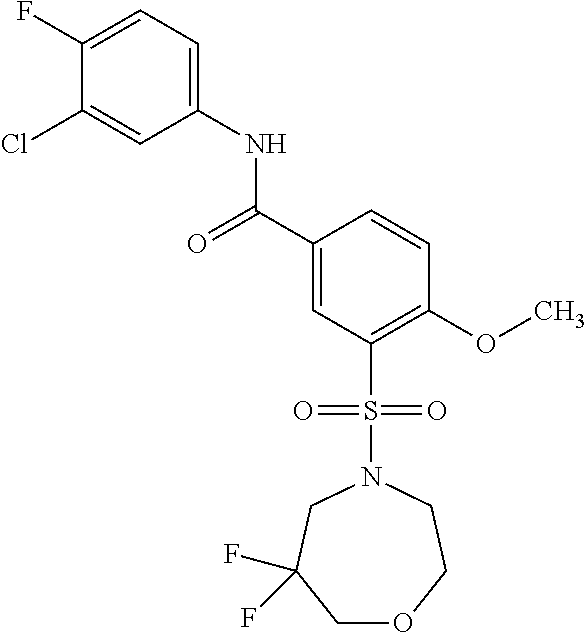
C(C1=CC(S(N2CCOCC(F)(F)C2)(=O)=O)=C(OC)C=C1)(=O)NC1=CC=C(F)C(Cl)=C1
